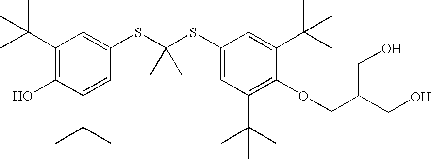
C1(C(C)(C)C)=C(O)C(C(C)(C)C)=CC(SC(SC2=CC(C(C)(C)C)=C(OCC(CO)CO)C(C(C)(C)C)=C2)(C)C)=C1
